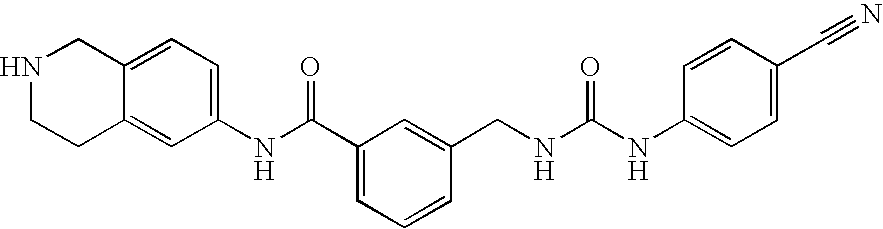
N1CCC2=CC(NC(=O)C3=CC=CC(CNC(=O)NC4=CC=C(C#N)C=C4)=C3)=CC=C2C1
